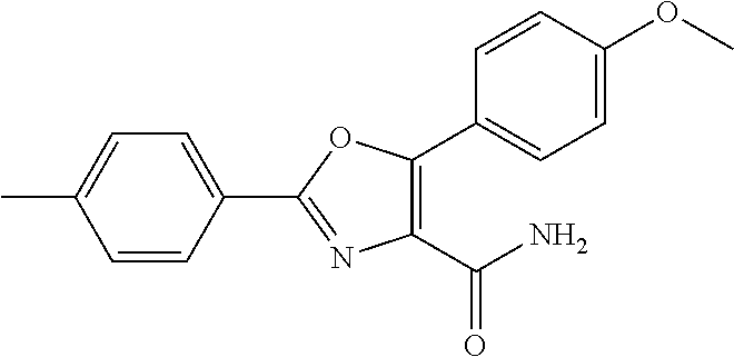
C1(C2=NC(C(N)=O)=C(C3=CC=C(OC)C=C3)O2)=CC=C(C)C=C1
